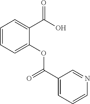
C(O)(=O)C1=CC=CC=C1OC(C1=CC=CN=C1)=O
